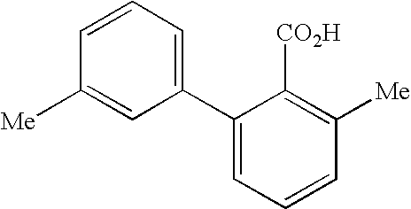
C1(C2=CC=CC([Me])=C2)=CC=CC([Me])=C1[CO2H]
